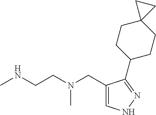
CNCCN(CC1=CNN=C1C1CCC2(CC1)CC2)C
